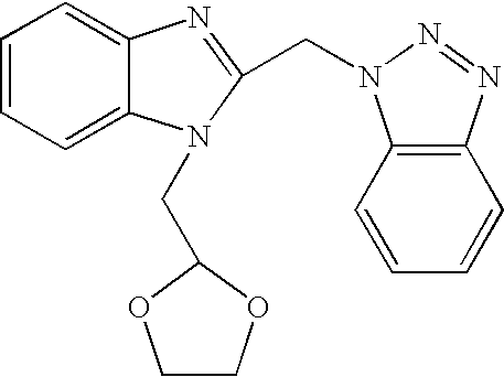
C1=CC=C2C(=C1)N=C(CN1C3=C(N=N1)C=CC=C3)N2CC1OCCO1
